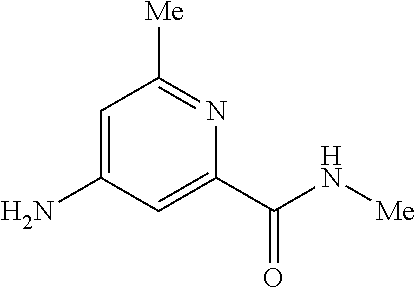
C1([Me])=NC(C(N[Me])=O)=CC(N)=C1
